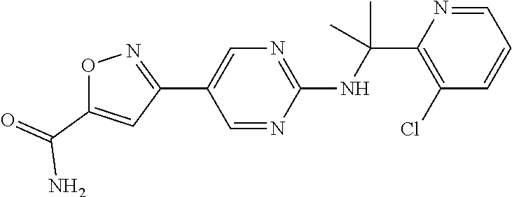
N(C(C1=C(Cl)C=CC=N1)(C)C)C1=NC=C(C2=NOC(C(=O)N)=C2)C=N1
